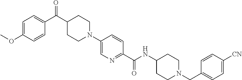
C1(OC)=CC=C(C(C2CCN(C3=CN=C(C(NC4CCN(CC5=CC=C([CN])C=C5)CC4)=O)C=C3)CC2)=O)C=C1
